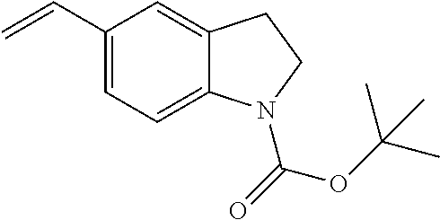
C1(C=C)=CC=C2C(=C1)CCN2C(=O)OC(C)(C)C
